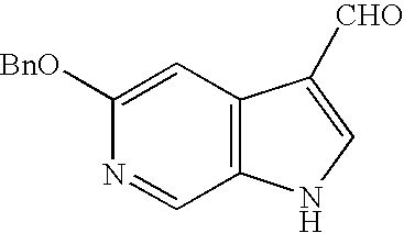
C1([BnO])=CC2=C(C=N1)NC=C2[CHO]
